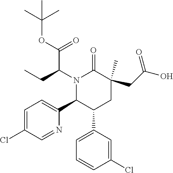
N1(C(CC)C(OC(C)(C)C)=O)C(C2=CC=C(Cl)C=N2)C(C2=CC=CC(Cl)=C2)CC(CC(O)=O)(C)C1=O
